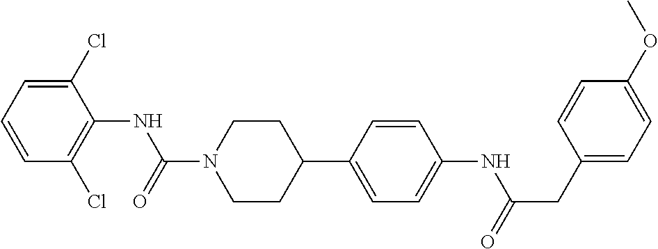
C1(Cl)=CC=CC(Cl)=C1NC(N1CCC(C2=CC=C(NC(CC3=CC=C(OC)C=C3)=O)C=C2)CC1)=O
